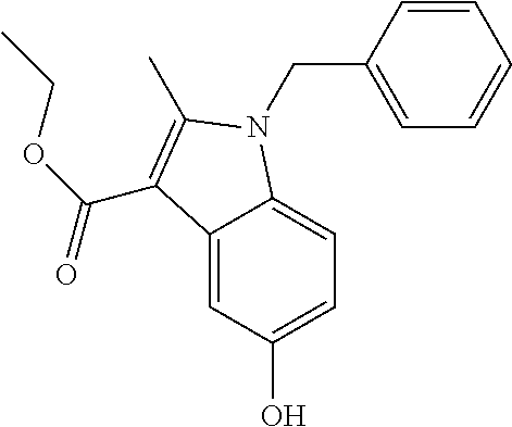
C12=CC(O)=CC=C1N(CC1=CC=CC=C1)C(C)=C2C(OCC)=O
